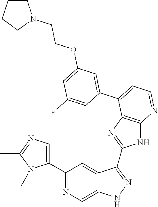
C1(C2=NC=C3C(=C2)C(C2=NC4=C(N2)N=CC=C4C2=CC(OCCN4CCCC4)=CC(F)=C2)=NN3)=CN=C(C)N1C
